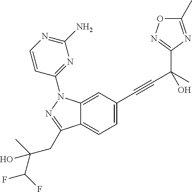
N1=C(C)ON=C1C(C#CC1=CC=C2C(=C1)N(C1=NC(N)=NC=C1)N=C2CC(C)(C(F)F)O)(O)C
